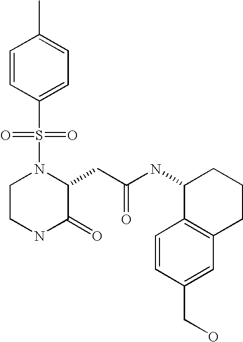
C1(S(N2CCNC(=O)C2CC(NC2CCCC3=C2C=CC(CO)=C3)=O)(=O)=O)=CC=C(C)C=C1
